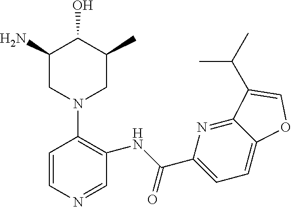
C1(N)CN(C2=C(NC(C3=CC=C4C(=N3)C(C(C)C)=CO4)=O)C=NC=C2)CC(C)C1O
